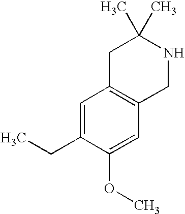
C1=C(CC)C(OC)=CC2=C1CC(C)(C)NC2
